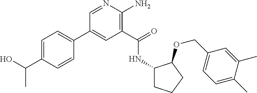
C1(C2=CC=C(C(O)C)C=C2)=CC(C(=O)NC2CCCC2OCC2=CC=C(C)C(C)=C2)=C(N)N=C1
